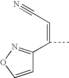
C(C=C(C)C1=NOC=C1)#N
